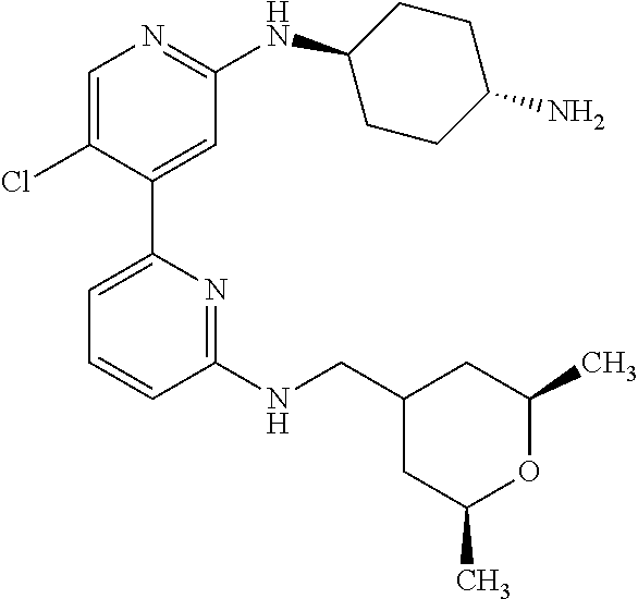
C1=C(Cl)C(C2=CC=CC(NCC3CC(C)OC(C)C3)=N2)=CC(NC2CCC(N)CC2)=N1
